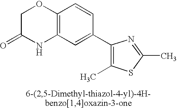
C1C(=O)NC2=C(O1)C=CC(C1=C(C)SC(C)=N1)=C2
